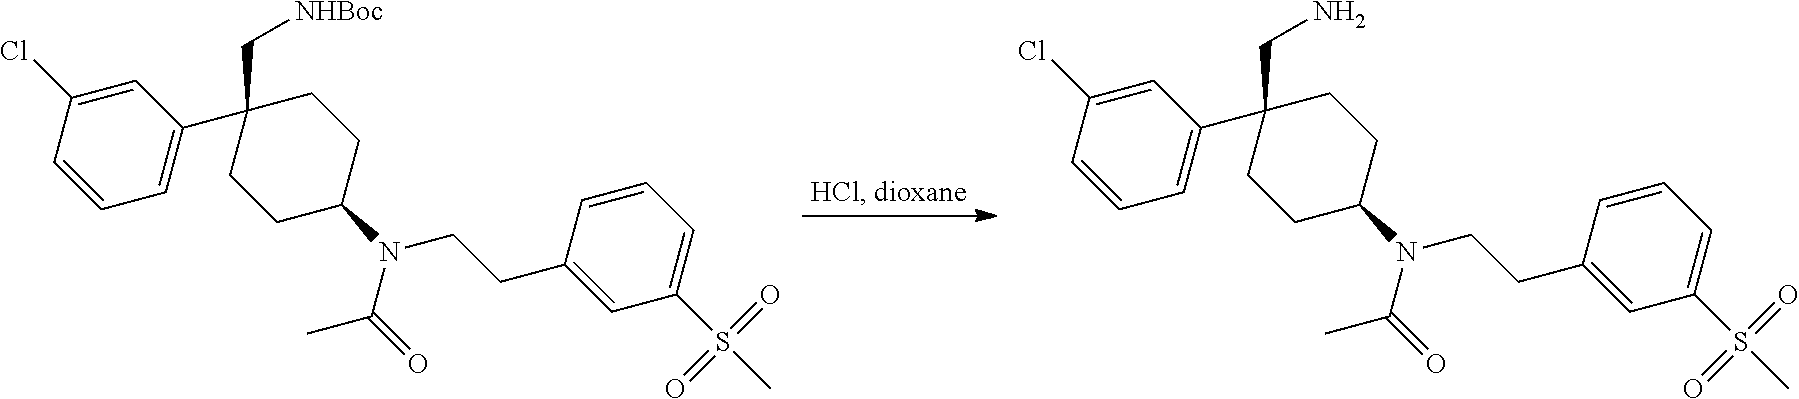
C1(Cl)=CC(C2(C[NHBoc])CCC(N(CCC3=CC(S(C)(=O)=O)=CC=C3)C(=O)C)CC2)=CC=C1.C1(Cl)=CC(C2(CN)CCC(N(CCC3=CC(S(C)(=O)=O)=CC=C3)C(=O)C)CC2)=CC=C1
